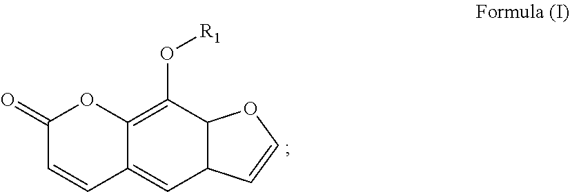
C1(=O)C=CC2=CC3C(C(O[R1])=C2O1)OC=C3
